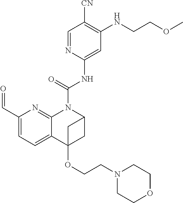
C1(C=O)=CC=C2C(=N1)N(C(NC1=CC(NCCOC)=C([CN])C=N1)=O)C1CC2(OCCN2CCOCC2)C1
